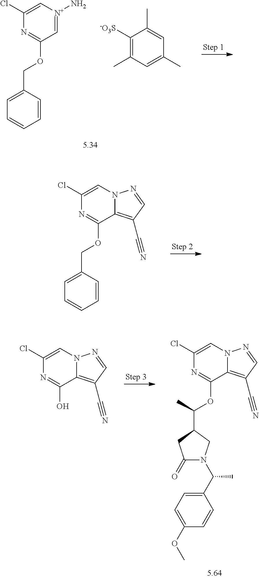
C1=[N+](N)C=C(Cl)N=C1OCC1=CC=CC=C1.C1([-O3S])=C(C)C=C(C)C=C1C.C12=C(C#N)C=NN1C=C(Cl)N=C2OCC1=CC=CC=C1.C12=C(C#N)C=NN1C=C(Cl)N=C2OC(C)C1CN(C(C)C2=CC=C(OC)C=C2)C(=O)C1.C12=C(C#N)C=NN1C=C(Cl)N=C2O
